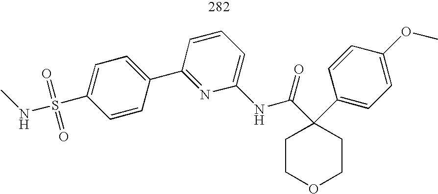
CNS(C1=CC=C(C2=NC(NC(C3(C4=CC=C(OC)C=C4)CCOCC3)=O)=CC=C2)C=C1)(=O)=O
